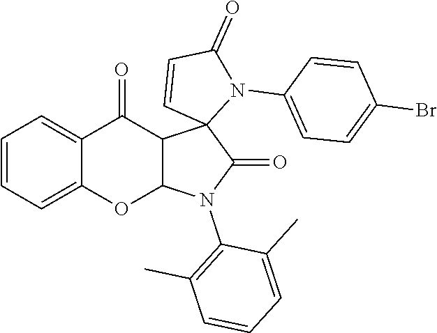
BrC1=CC=C(N2C3(C=CC2=O)C(=O)N(C2=C(C)C=CC=C2C)C2C3C(=O)C3=CC=CC=C3O2)C=C1
